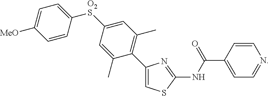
C1(C2=C(C)C=C([O2S]C3=CC=C([MeO])C=C3)C=C2C)=CSC(NC(C2=CC=NC=C2)=O)=N1
